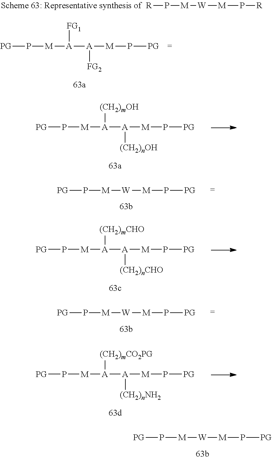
[W]([M]P[PG])[M]P[PG].P([PG])[M][A]([A]([M]P[PG])[FG1])[FG2].[R]P[M][W][M]P[R].P([PG])[M][A]([A]([M]P[PG])[(CH2)mOH])[(CH2)nOH].[W]([M]P[PG])[M]P[PG].P([PG])[M][A]([A]([M]P[PG])[(CH2)mCHO])[(CH2)nCHO].[W]([M]P[PG])[M]P[PG].P([PG])[M][A]([A]([M]P[PG])[(CH2)mCO2PG])[(CH2)nNH2]
